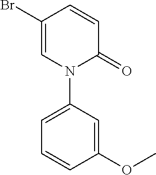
C1=CC(Br)=CN(C2=CC=CC(OC)=C2)C1=O
